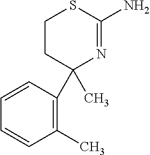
C1CC(C2=C(C)C=CC=C2)(C)N=C(N)S1
